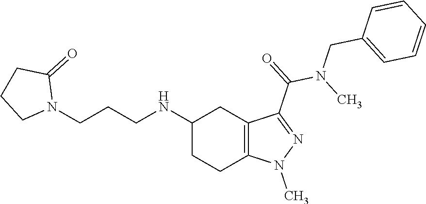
C1(NCCCN2C(=O)CCC2)CCC2=C(C1)C(C(N(C)CC1=CC=CC=C1)=O)=NN2C
